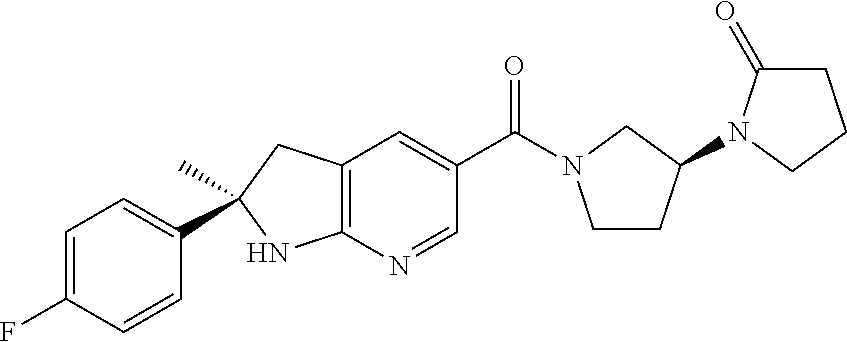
C1=C(F)C=CC(C2(C)CC3=C(N2)N=CC(C(=O)N2CCC(N4C(=O)CCC4)C2)=C3)=C1
